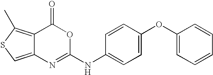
C12=CSC(C)=C1C(=O)OC(NC1=CC=C(OC3=CC=CC=C3)C=C1)=N2
